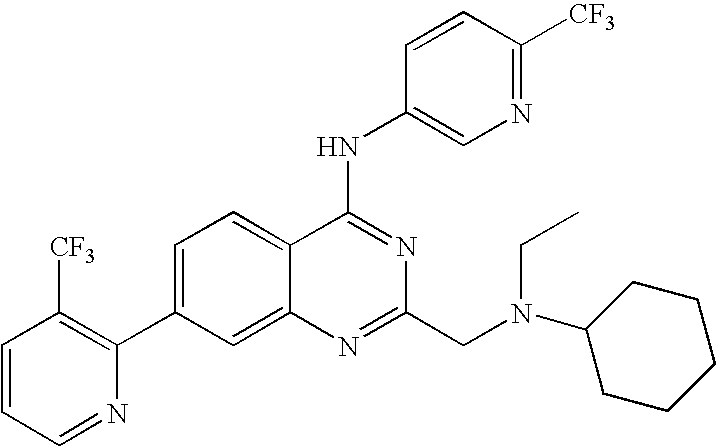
C1=CC=NC(C2=CC=C3C(=C2)N=C(CN(C2CCCCC2)CC)N=C3NC2=CN=C([CF3])C=C2)=C1[CF3]
